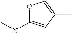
O1C(NC)=CC(C)=C1
